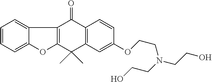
C1=CC=C2C(=C1)C1=C(O2)C(C)(C)C2=C(C1=O)C=CC(OCCN(CCO)CCO)=C2
